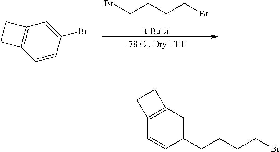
C(CCCBr)Br.[t-BuLi].C1=CC(Br)=CC2=C1CC2.C1(CCCCBr)=CC2=C(C=C1)CC2
